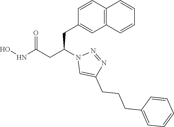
C1(CC(CC(NO)=O)N2C=C(CCCC3=CC=CC=C3)N=N2)=CC2=C(C=C1)C=CC=C2
